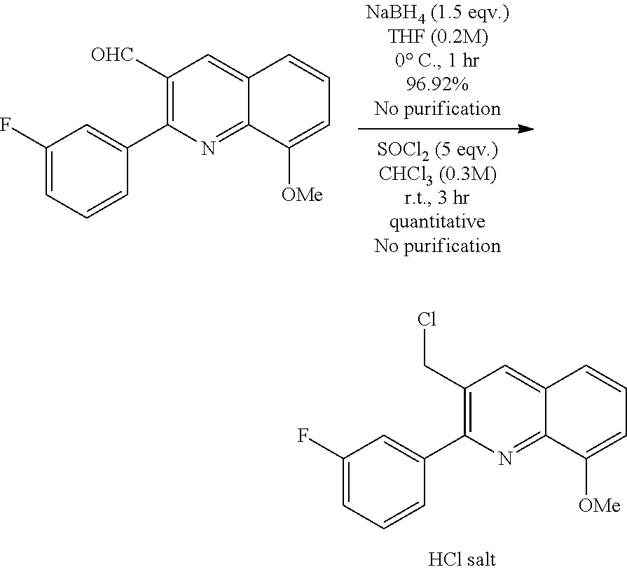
C1(CCl)=C(C2=CC(F)=CC=C2)N=C2C(=C1)C=CC=C2[OMe].C1([OHC])=C(C2=CC(F)=CC=C2)N=C2C(=C1)C=CC=C2[OMe]
